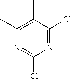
C1(C)=C(C)C(Cl)=NC(Cl)=N1
